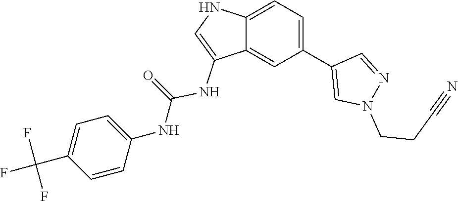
N(C1=CC=C(C(F)(F)F)C=C1)C(=O)NC1=CNC2=CC=C(C3=CN(CCC#N)N=C3)C=C12
